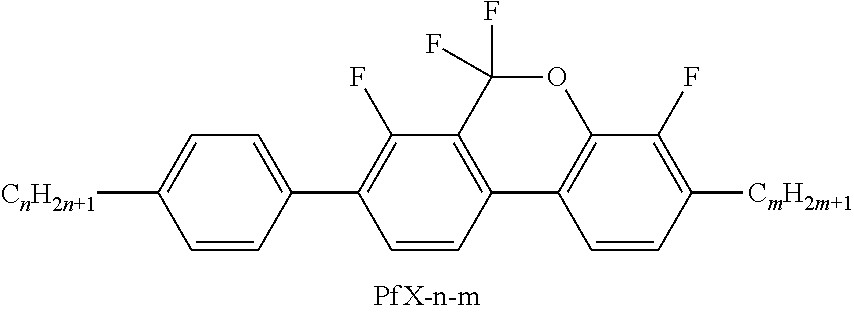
[CnH2n+1]C1=CC=C(C2=C(F)C3=C(C=C2)C2=C(OC3(F)F)C(F)=C([CmH2m+1])C=C2)C=C1
